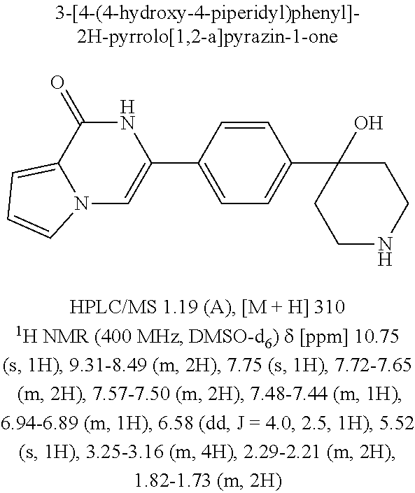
N12C=C(C3=CC=C(C4(O)CCNCC4)C=C3)NC(=O)C1=CC=C2
